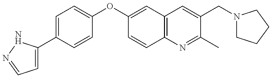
C1=C(C2=CC=C(OC3=CC4=C(C=C3)N=C(C)C(CN3CCCC3)=C4)C=C2)NN=C1
